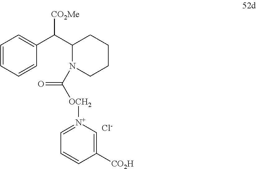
C1=CC=CC(C(C2N(C(=O)[OCH2][N+]3=CC=CC([CO2H])=C3)CCCC2)[CO2Me])=C1.[Cl-]
